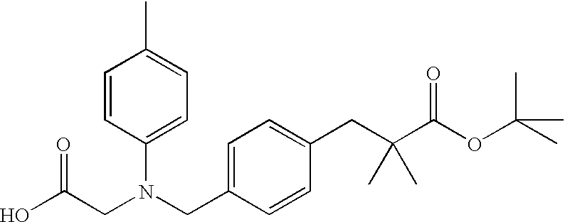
OC(CN(CC1=CC=C(CC(C(OC(C)(C)C)=O)(C)C)C=C1)C1=CC=C(C)C=C1)=O
